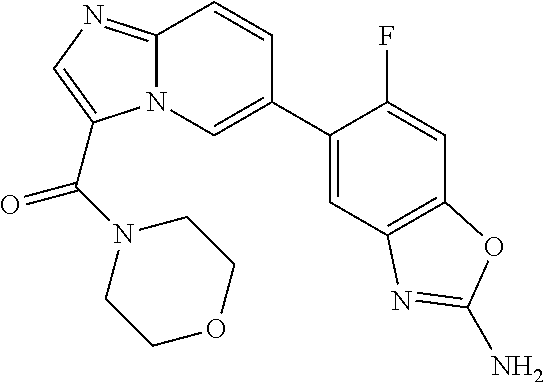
N12C(=NC=C1C(=O)N1CCOCC1)C=CC(C1=CC3=C(C=C1F)OC(N)=N3)=C2
